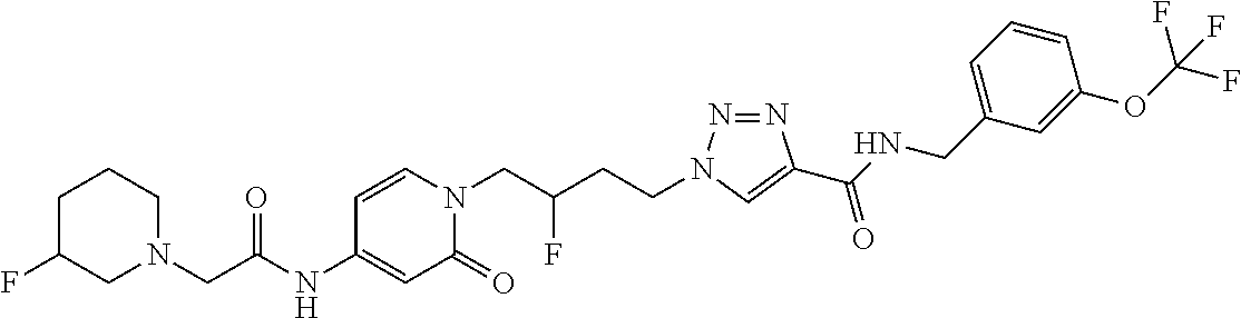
N(C1=CC(=O)N(CC(CCN2N=NC(C(NCC3=CC=CC(OC(F)(F)F)=C3)=O)=C2)F)C=C1)C(CN1CCCC(F)C1)=O
